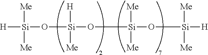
[H][Si]([Me])(O[Si]([H])([Me])O[Si]([Me])([Me])O[Si]([Me])([Me])[H])[Me]
